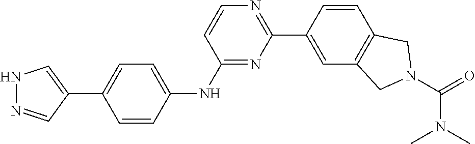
C12=C(C=C(C3=NC=CC(NC4=CC=C(C5=CNN=C5)C=C4)=N3)C=C1)CN(C(=O)N(C)C)C2
